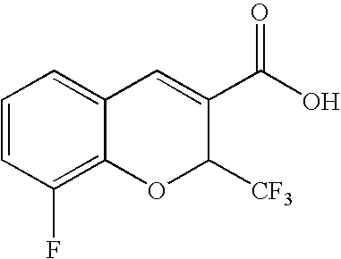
C1=CC(F)=C2C(=C1)C=C(C(O)=O)C([CF3])O2
